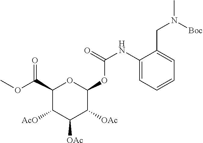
C1(C(OC)=O)C([AcO])C([OAc])C([OAc])C(OC(NC2=CC=CC=C2CN(C)[Boc])=O)O1
